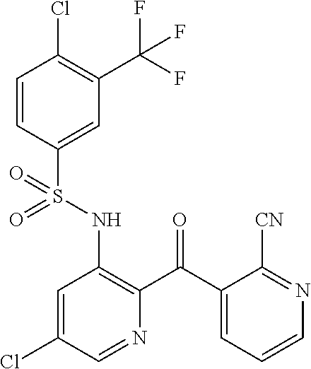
C1=CC(S(NC2=C(C(C3=CC=CN=C3[CN])=O)N=CC(Cl)=C2)(=O)=O)=CC(C(F)(F)F)=C1Cl
